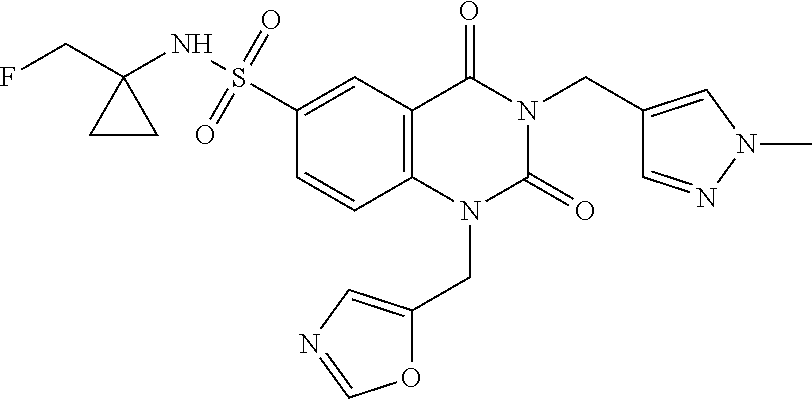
C1(S(=O)(=O)NC2(CF)CC2)=CC2=C(C=C1)N(CC1=CN=CO1)C(=O)N(CC1=CN(C)N=C1)C2=O
